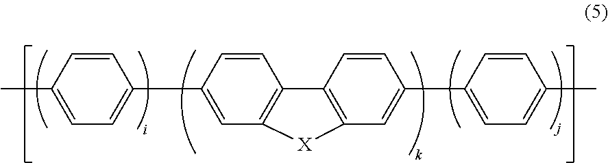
C1(C)=CC=C(C2=CC3=C(C=C2)C2=C(C=C(C4=CC=C(C)C=C4)C=C2)[X]3)C=C1
